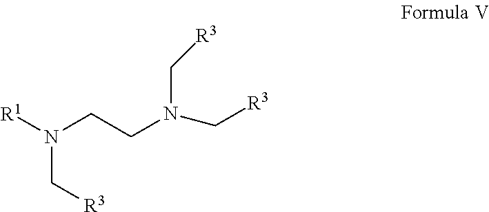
[R1]N(C[R3])CCN(C[R3])C[R3]
